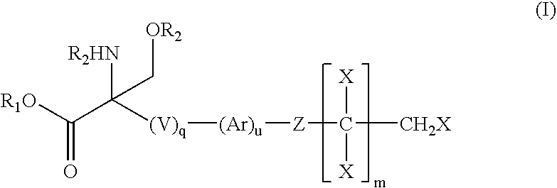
[R1O]C(C([R2HN])(C[OR2])[(V)q][(Ar)u][Z]C([CH2X])([X])[X])=O
